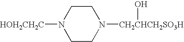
[HOH2CH2C]N1CCN([CH2CHCH2SO3H]O)CC1
